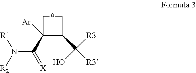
C1C([Ar])(C(=[X])N([R2])[R1])C(C([R3])(O)[R3])C1
